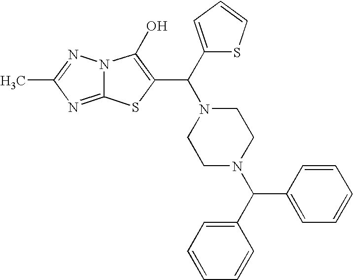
C1(C(N2CCN(C(C3=CC=CC=C3)C3=CC=CC=C3)CC2)C2=C(O)N3C(=NC(C)=N3)S2)=CC=CS1
